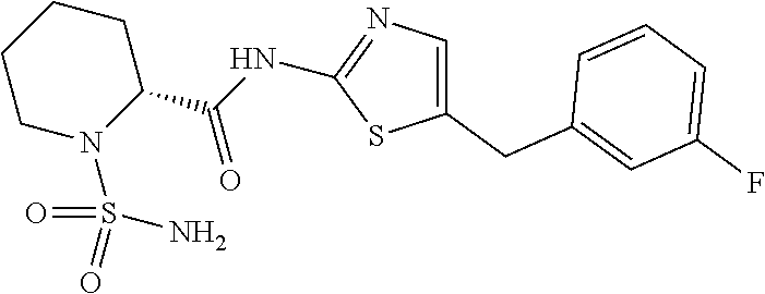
C1(CC2=CC(F)=CC=C2)=CN=C(NC(C2CCCCN2S(=O)(=O)N)=O)S1
